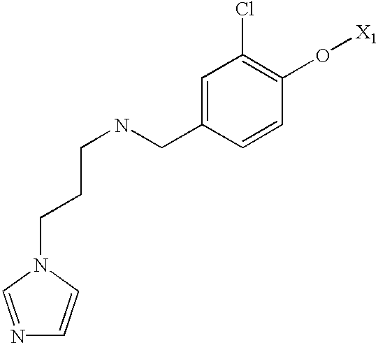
C(NCC1=CC(Cl)=C(O[X1])C=C1)CCN1C=CN=C1
